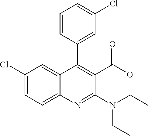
C1(Cl)=CC=C2C(=C1)C(C1=CC(Cl)=CC=C1)=C(C(O)=O)C(N(CC)CC)=N2
